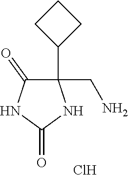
C1(C2CCC2)(CN)C(=O)NC(=O)N1.Cl
